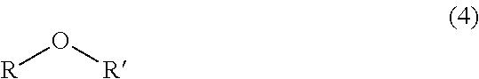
O([R])[R]
